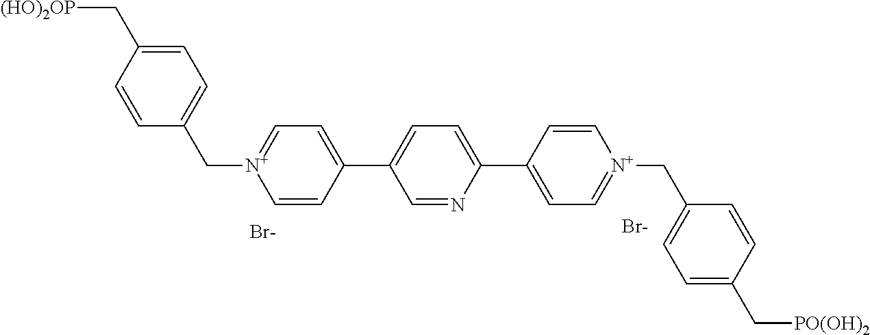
C1=CC(C2=CC=C(C3=CC=[N+](CC4=CC=C(C[(HO)2OP])C=C4)C=C3)C=N2)=CC=[N+]1CC1=CC=C(C[PO(OH)2])C=C1.[Br-].[Br-]
